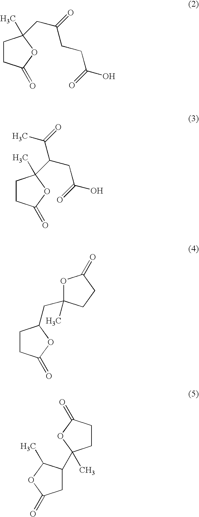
C1CC(=O)OC1(CC(=O)CCC(=O)O)C.C1CC(=O)OC1(C(C(=O)C)CC(=O)O)C.C1C(C2(C)CCC(=O)O2)C(C)OC1=O.C1CC(=O)OC1CC1(C)OC(=O)CC1
